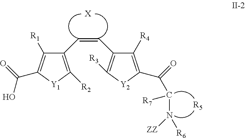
C1(C=CC2=C([R3])[Y2]C(C(=O)C(N([ZZ])[R6])[R7])=C2[R4])=C([R2])[Y1]C(C(=O)O)=C1[R1].[X].[R5]
